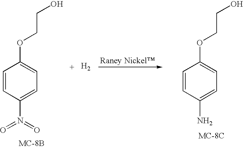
C1=CC(N(=O)=O)=CC=C1OCCO.[H2].C1=CC(N)=CC=C1OCCO
